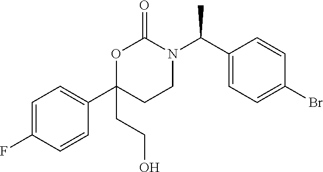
C1=C(F)C=CC(C2(CCO)CCN(C(C3=CC=C(Br)C=C3)C)C(=O)O2)=C1
